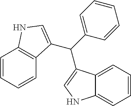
C1=CC=CC2=C1NC=C2C(C1=CC=CC=C1)C1=CNC2=CC=CC=C21
